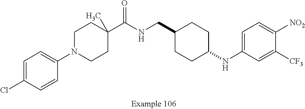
C1=C(Cl)C=CC(N2CCC(C(NCC3CCC(NC4=CC=C([NO2])C([CF3])=C4)CC3)=O)(C)CC2)=C1
